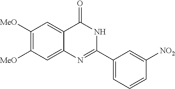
C1([MeO])=C([MeO])C=C2C(=C1)C(=O)NC(C1=CC=CC([NO2])=C1)=N2
